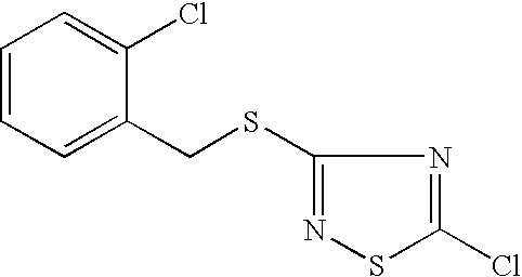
C1(SCC2=CC=CC=C2Cl)=NSC(Cl)=N1
